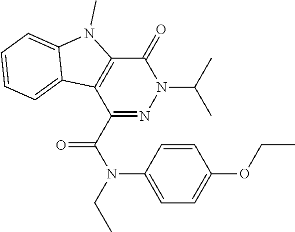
C1(=O)C2=C(C(C(N(C3=CC=C(OCC)C=C3)CC)=O)=NN1C(C)C)C1=CC=CC=C1N2C
